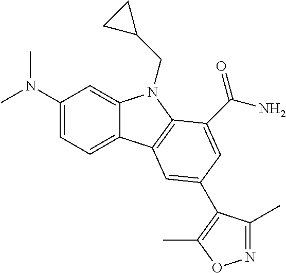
C1(N(C)C)=CC=C2C(=C1)N(CC1CC1)C1=C2C=C(C2=C(C)ON=C2C)C=C1C(N)=O
